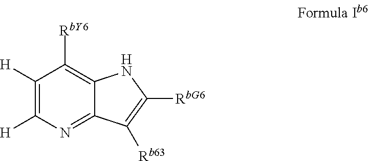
[RbY6]C1=C2C(=NC([H])=C1[H])C([Rb63])=C([RbG6])N2
